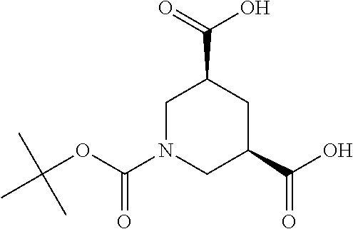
C1N(C(OC(C)(C)C)=O)CC(C(O)=O)CC1C(=O)O
